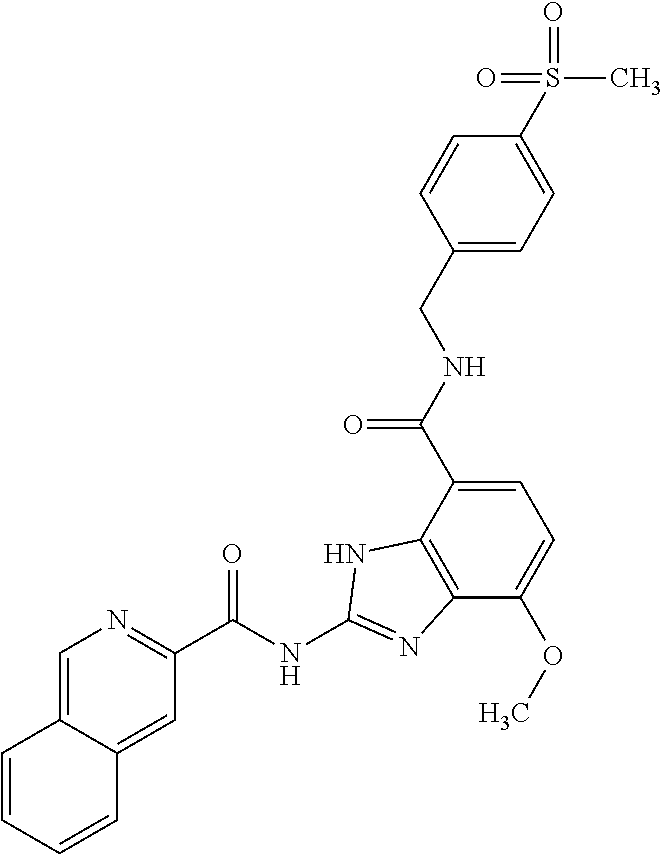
C12=CN=C(C(NC3=NC4=C(C(C(NCC5=CC=C(S(=O)(C)=O)C=C5)=O)=CC=C4OC)N3)=O)C=C1C=CC=C2
